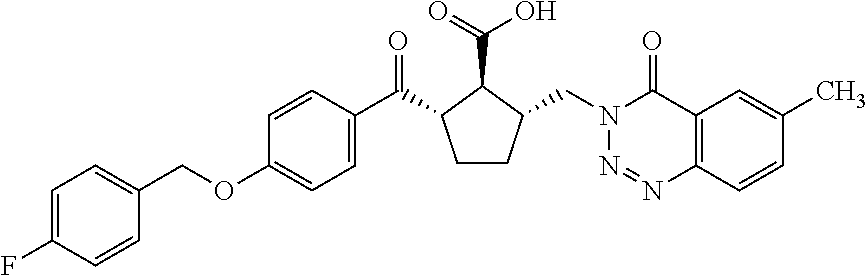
C1(COC2=CC=C(C(=O)C3CCC(CN4N=NC5=C(C4=O)C=C(C)C=C5)C3C(=O)O)C=C2)=CC=C(F)C=C1
